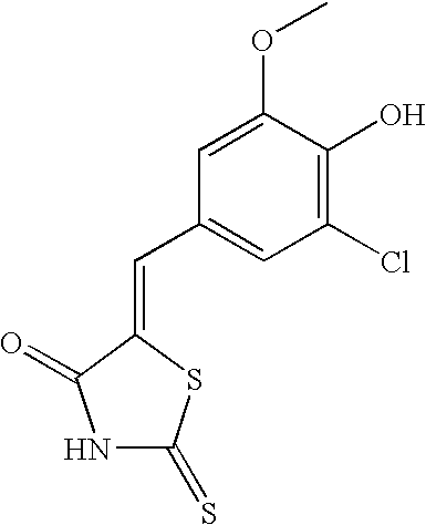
C1(C=C2SC(=S)NC2=O)=CC(Cl)=C(O)C(OC)=C1
